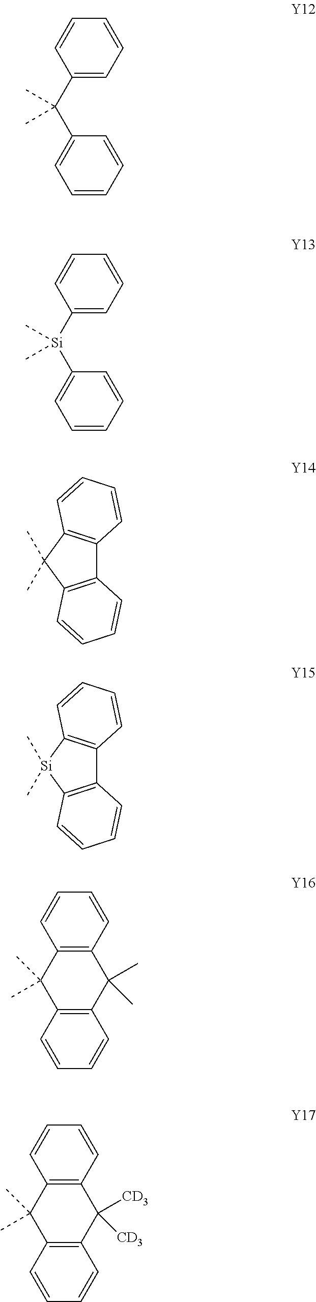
CC1(C)C2=C(C3=C1C=CC=C3)C=CC=C2.CC1(C)C2=C(C(C)(C)C3=C1C=CC=C3)C=CC=C2.CC(C)(C1=CC=CC=C1)C1=CC=CC=C1.C[Si](C)(C1=CC=CC=C1)C1=CC=CC=C1.C[Si]1(C)C2=C(C3=C1C=CC=C3)C=CC=C2.CC1(C)C2=C(C([CD3])([CD3])C3=C1C=CC=C3)C=CC=C2
